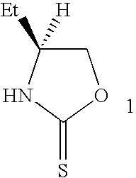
C1C([Et])([H])NC(=S)O1
